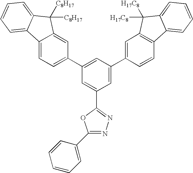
C1=C(C2=NN=C(C3=CC=CC=C3)O2)C=C(C2=CC3=C(C=C2)C2=CC=CC=C2C3([H17C8])[H17C8])C=C1C1=CC=C2C(=C1)C([C8H17])([C8H17])C1=CC=CC=C21
